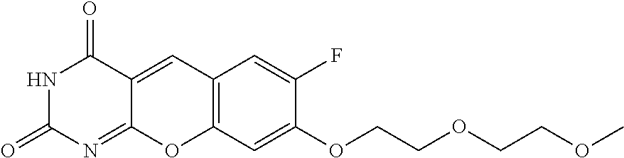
N1C(=O)N=C2C(=CC3=C(O2)C=C(OCCOCCOC)C(F)=C3)C1=O
